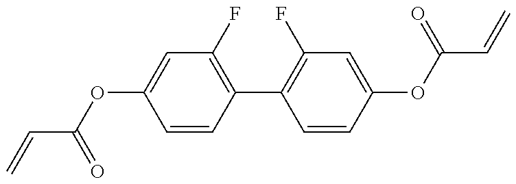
C(=C)C(OC1=CC(F)=C(C2=C(F)C=C(OC(C=C)=O)C=C2)C=C1)=O
